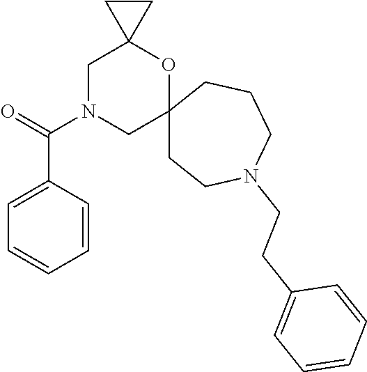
C1(C(=O)N2CC3(OC4(C2)CC4)CCN(CCC2=CC=CC=C2)CCC3)=CC=CC=C1
